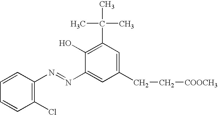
C1=CC(Cl)=C(N=NC2=CC(CC[COOCH3])=CC(C(C)(C)C)=C2O)C=C1
